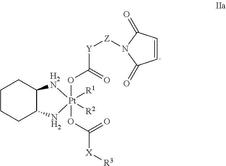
[Y](C(=O)O[Pt]1(OC([X][R3])=O)([R1])([R2])[H2N]C2C(N1)CCCC2)[Z]N1C(=O)C=CC1=O
